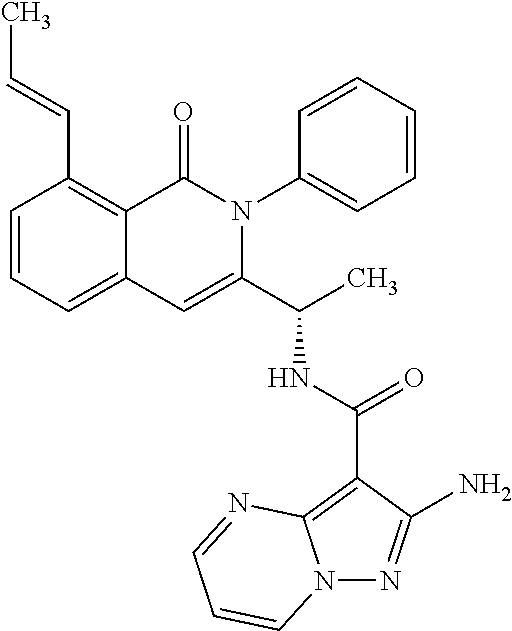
C1=CC=C2C(=C1C=CC)C(=O)N(C1=CC=CC=C1)C(C(C)NC(C1=C3N(N=C1N)C=CC=N3)=O)=C2
